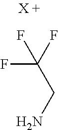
C(F)(F)(CN)F
